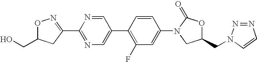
C1=CC(C2=CN=C(C3=NOC(CO)C3)N=C2)=C(F)C=C1N1C(=O)OC(CN2N=NC=C2)C1
